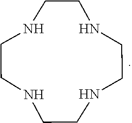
N1CCNCCNCCNCC1
